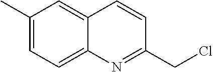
C12=CC(C)=CC=C1N=C(CCl)C=C2
